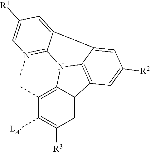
C1=C2C(=C(C)C([LA])=C1[R3])N1C3=C2C=C([R2])C=C3C2=CC([R1])=CN(C)=C12
